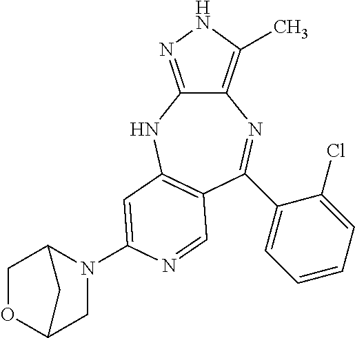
C12=C(C)NN=C1NC1=C(C=NC(N3C4COC(C3)C4)=C1)C(C1=CC=CC=C1Cl)=N2
